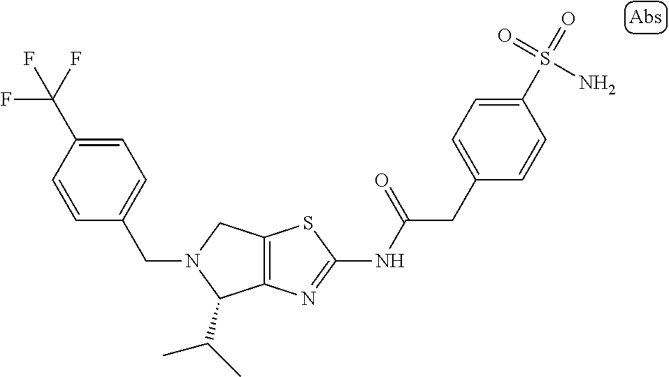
C1=CC(C(F)(F)F)=CC=C1CN1C(C(C)C)C2=C(C1)SC(NC(CC1=CC=C(S(=O)(=O)N)C=C1)=O)=N2
